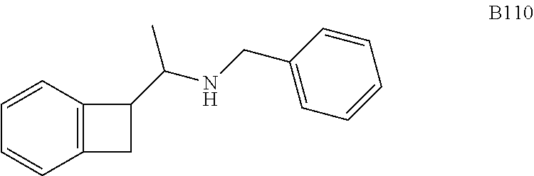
C1=C(CNC(C2C3=C(C=CC=C3)C2)C)C=CC=C1
